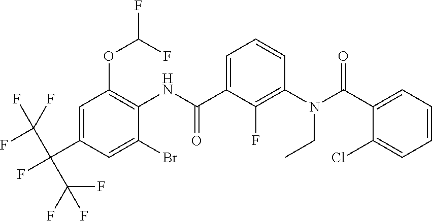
C1=C(C(F)(C(F)(F)F)C(F)(F)F)C=C(Br)C(NC(C2=CC=CC(N(C(C3=CC=CC=C3Cl)=O)CC)=C2F)=O)=C1OC(F)F
